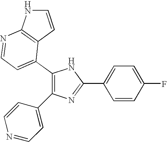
C1(C2=CC=NC3=C2C=CN3)=C(C2=CC=NC=C2)N=C(C2=CC=C(F)C=C2)N1
